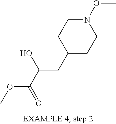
N1(OC)CCC(CC(O)C(OC)=O)CC1
